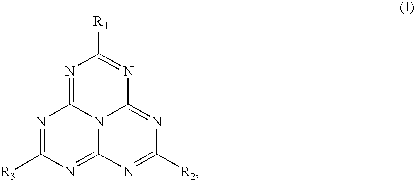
N1=C([R3])N=C2N3C1=NC([R1])=NC3=NC([R2])=N2
